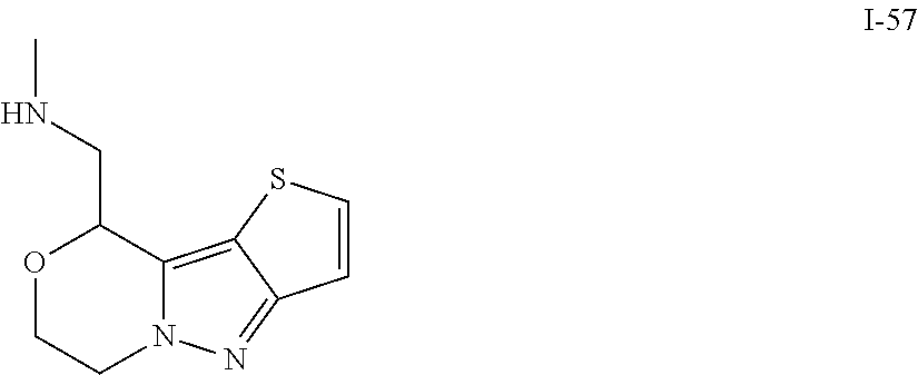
C12=C3C(=NN1CCOC2CNC)C=CS3
